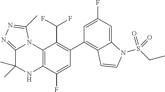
C1(C2=C3C(=CC(F)=C2)N(S(CC)(=O)=O)C=C3)=C(C(F)F)C2=C(C(F)=C1)NC(C)(C)C1=NN=C(C)N21
